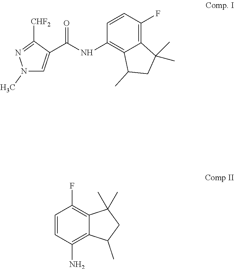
N1(C)C=C(C(NC2=C3C(=C(F)C=C2)C(C)(C)CC3C)=O)C([CHF2])=N1.C1=CC(N)=C2C(=C1F)C(C)(C)CC2C
